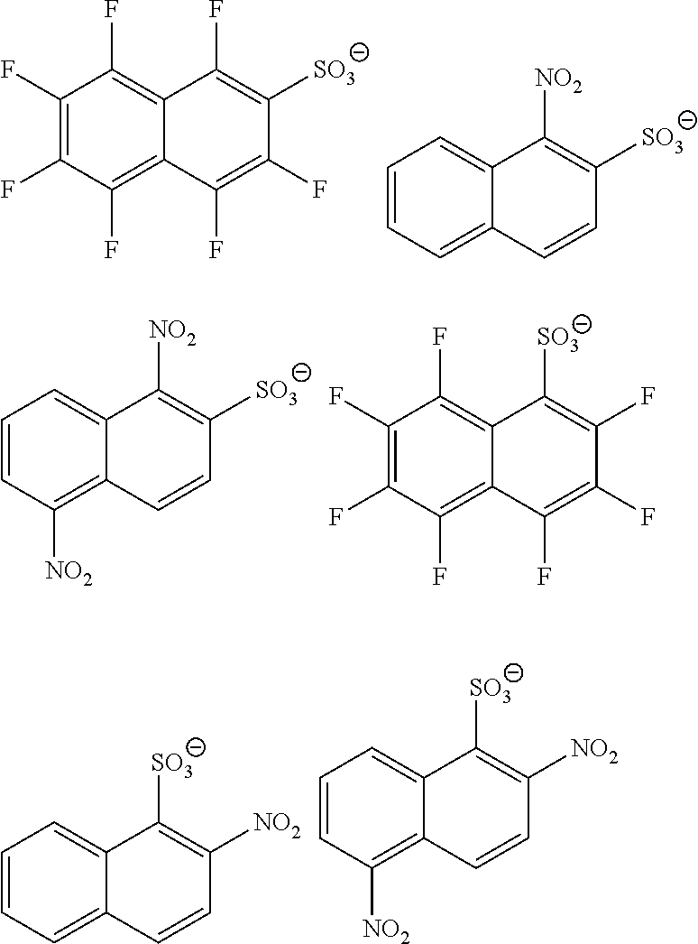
C1(F)=C(F)C(F)=C2C(=C1F)C(F)=C([SO3])C(F)=C2F.C1=CC=C2C(=C1)C([NO2])=C([SO3])C=C2.C1=CC([NO2])=C2C(=C1)C([NO2])=C([SO3])C=C2.C1(F)=C(F)C(F)=C2C(=C1F)C(F)=C(F)C(F)=C2[SO3].C1=CC=C2C(=C1)C([SO3])=C([NO2])C=C2.C1=CC([NO2])=C2C(=C1)C([SO3])=C([NO2])C=C2
